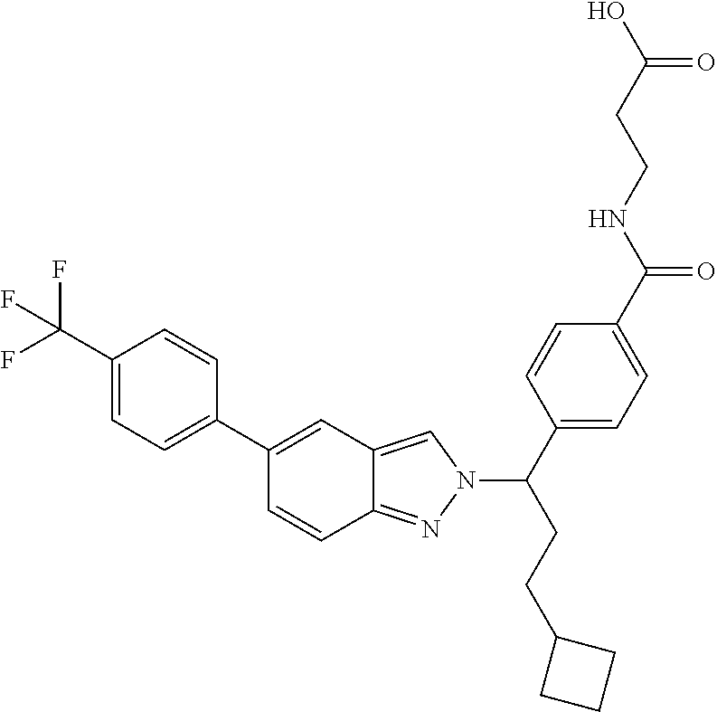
C1(C(F)(F)F)=CC=C(C2=CC3=CN(C(CCC4CCC4)C4=CC=C(C(NCCC(O)=O)=O)C=C4)N=C3C=C2)C=C1
